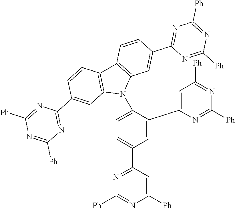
C1=C(C2=CC([Ph])=NC([Ph])=N2)C(N2C3=C(C4=C2C=C(C2=NC([Ph])=NC([Ph])=N2)C=C4)C=CC(C2=NC([Ph])=NC([Ph])=N2)=C3)=CC=C1C1=NC([Ph])=NC([Ph])=C1
